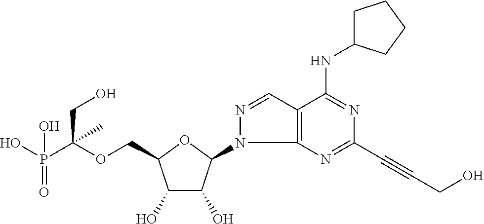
C(OCC1C(O)C(O)C(N2C3=C(C=N2)C(NC2CCCC2)=NC(C#CCO)=N3)O1)(P(O)(=O)O)(CO)C
